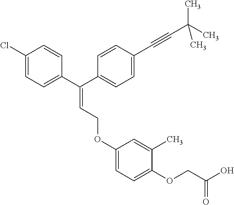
C1(Cl)=CC=C(C(C2=CC=C(C#CC(C)(C)C)C=C2)=CCOC2=CC=C(OCC(O)=O)C(C)=C2)C=C1
